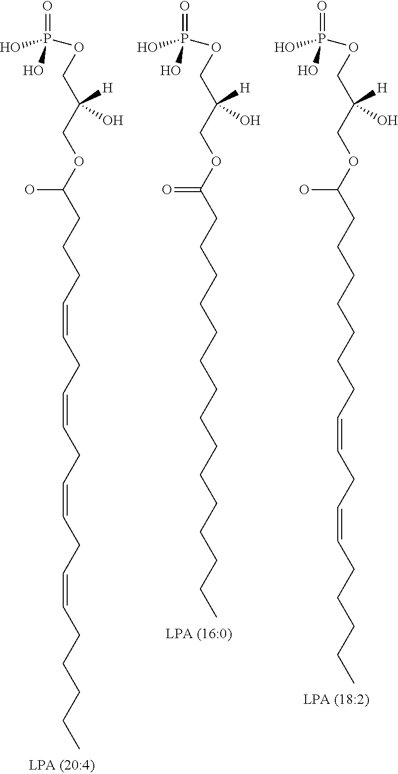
O=P(OCC(COC(CCCCCCCC=CCC=CCCCCC)O)([H])O)(O)O.O=P(OCC(COC(CCCCCCCCCCCCCCC)=O)([H])O)(O)O.O=P(OCC(COC(CCCC=CCC=CCC=CCC=CCCCCC)O)([H])O)(O)O
